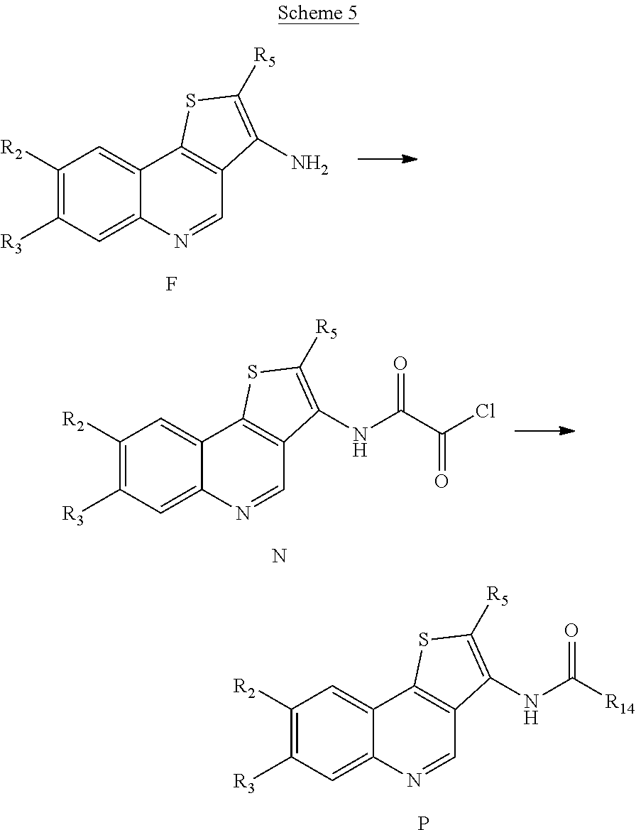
C1([R2])=C([R3])C=C2C(=C1)C1=C(C=N2)C(N)=C([R5])S1.F.C1([R2])=C([R3])C=C2C(=C1)C1=C(C=N2)C(NC([R14])=O)=C([R5])S1.P.C1([R2])=C([R3])C=C2C(=C1)C1=C(C=N2)C(NC(C(Cl)=O)=O)=C([R5])S1.N
